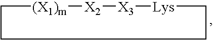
C1[(X1)m][X2][X3][Lys]CCC1
